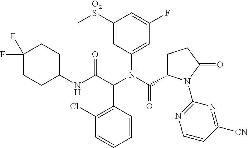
C1([O2S]C)=CC(N(C(=O)C2CCC(=O)N2C2=NC=CC([CN])=N2)C(C(NC2CCC(F)(F)CC2)=O)C2=C(Cl)C=CC=C2)=CC(F)=C1
